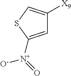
C1=C([N+](=O)[O-])SC=C1[X9]
